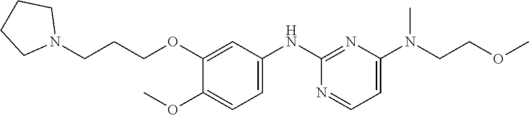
C1(N(CCOC)C)=CC=NC(NC2=CC=C(OC)C(OCCCN3CCCC3)=C2)=N1
